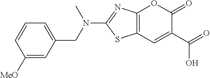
C12=C(C=C(C(O)=O)C(=O)O1)SC(N(CC1=CC=CC([MeO])=C1)C)=N2
